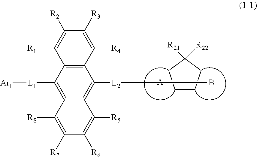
C1CCC([R22])([R21])C1.[A].C1([R2])=C([R1])C2=C(C([R4])=C1[R3])C([L2]B)=C1C(=C2[L1][Ar1])C([R8])=C([R7])C([R6])=C1[R5]
